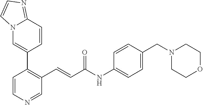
C1(C2=C(C=CC(NC3=CC=C(CN4CCOCC4)C=C3)=O)C=NC=C2)=CN2C(=NC=C2)C=C1
